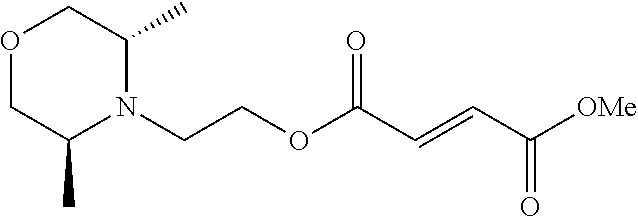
C(COC(C=CC([OMe])=O)=O)N1C(C)COCC1C
